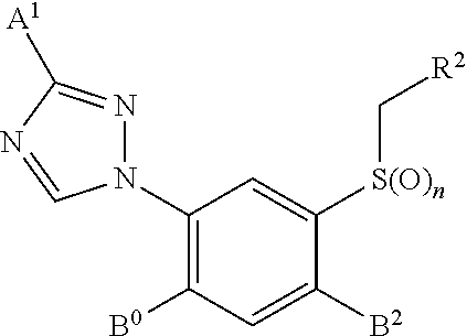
N1(C2=C([B0])C=C([B2])C([S(O)n]C[R2])=C2)N=C([A1])N=C1
